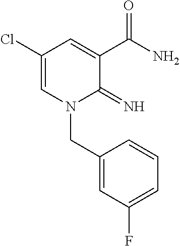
C1(Cl)=CN(CC2=CC(F)=CC=C2)C(=N)C(C(N)=O)=C1
